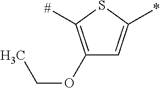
C1(OCC)=C([#])SC(*)=C1
